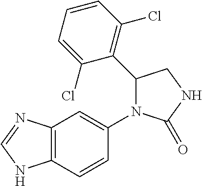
C1(=O)NCC(C2=C(Cl)C=CC=C2Cl)N1C1=CC2=C(NC=N2)C=C1
